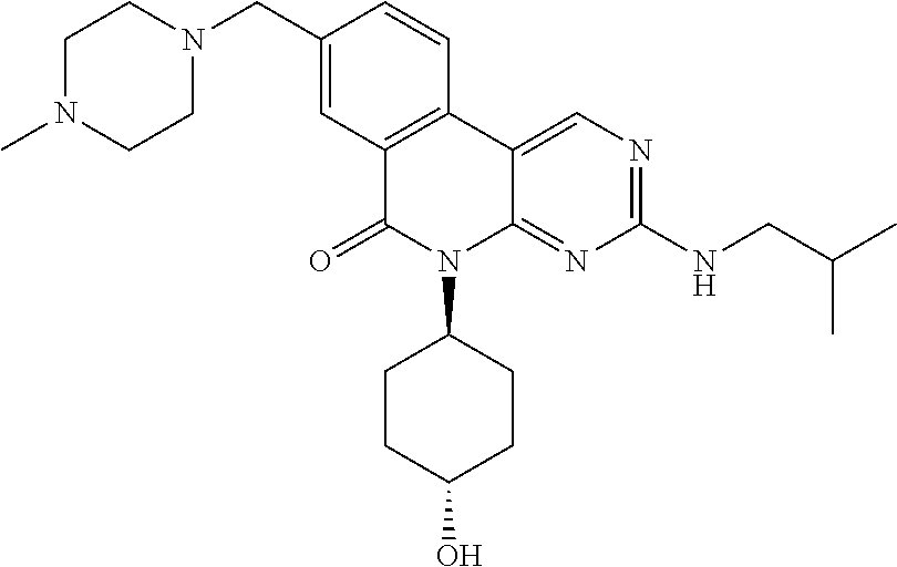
C12=C(C3=CN=C(NCC(C)C)N=C3N(C3CCC(O)CC3)C1=O)C=CC(CN1CCN(C)CC1)=C2
